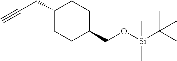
C1(CC#C)CCC(CO[Si](C(C)(C)C)(C)C)CC1
